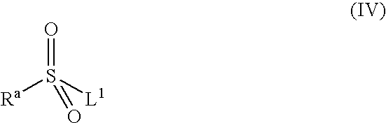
[Ra]S([L1])(=O)=O
